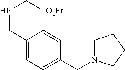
C1=C(CNC[CO2Et])C=CC(CN2CCCC2)=C1
